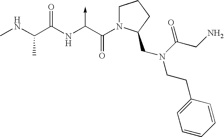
C(NC)(C(NC(C(N1CCCC1CN(CCC1=CC=CC=C1)C(CN)=O)=O)->C)=O)C
